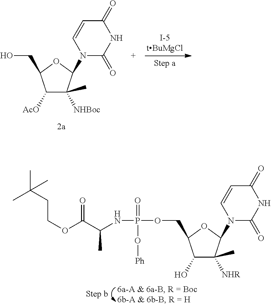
C1([AcO])C([NHBoc])(C)C(N2C(=O)NC(=O)C=C2)OC1CO.C1(O)C([NHR])(C)C(N2C(=O)NC(=O)C=C2)OC1COP(=O)(O[Ph])NC(C(OCCC(C)(C)C)=O)C
